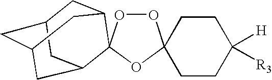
C1C2CC3CC(C2)C2(C1C3)OOC1(O2)CCC([H])([R3])CC1
